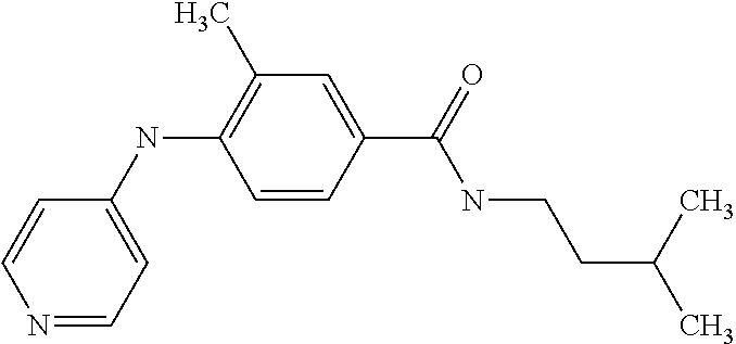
C1=CC(C(NCCC(C)C)=O)=CC(C)=C1NC1=CC=NC=C1
